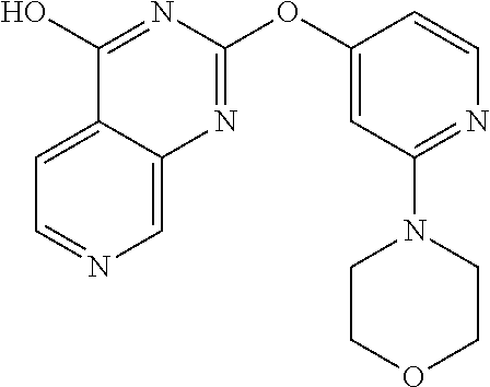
C1(OC2=NC3=CN=CC=C3C(O)=N2)=CC(N2CCOCC2)=NC=C1
